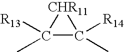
[CHR11]1C(C)([R13])C1(C)[R14]
